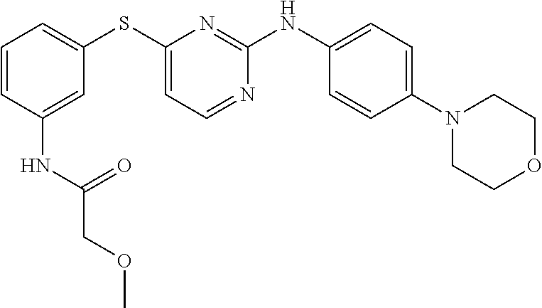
C1=CC=C(SC2=CC=NC(NC3=CC=C(N4CCOCC4)C=C3)=N2)C=C1NC(=O)COC
